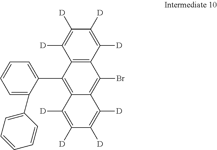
C1=C(C2=CC=CC=C2)C(C2=C3C(=C(Br)C4=C2C([D])=C([D])C([D])=C4[D])C([D])=C([D])C([D])=C3[D])=CC=C1
